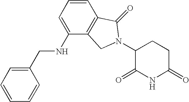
C1=CC2=C(C(NCC3=CC=CC=C3)=C1)CN(C1C(=O)NC(=O)CC1)C2=O
